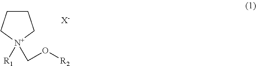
C1CC[N+]([R1])(CO[R2])C1.[X-]
